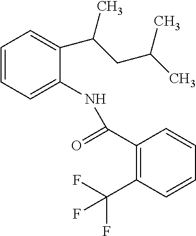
C1=CC=C(NC(=O)C2=C(C(F)(F)F)C=CC=C2)C(C(CC(C)C)C)=C1
